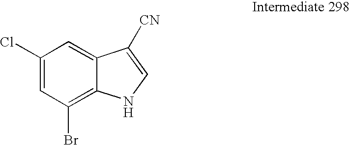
C1(Cl)=CC(Br)=C2C(=C1)C([CN])=CN2
